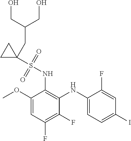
COC1=CC(F)=C(F)C(NC2=CC=C(I)C=C2F)=C1NS(=O)(=O)C1(CC(CO)CO)CC1
